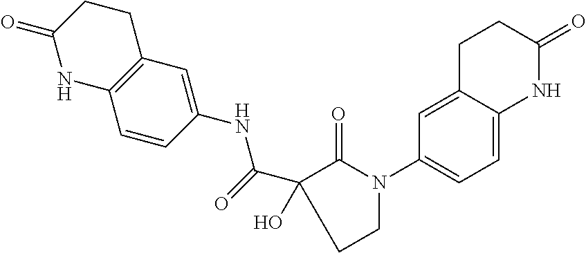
C1(NC(C2(O)C(=O)N(C3=CC=C4C(=C3)CCC(=O)N4)CC2)=O)=CC2=C(C=C1)NC(=O)CC2
